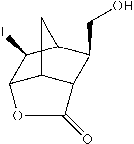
C12C3C(C(CO)C(C1I)C3)C(=O)O2
